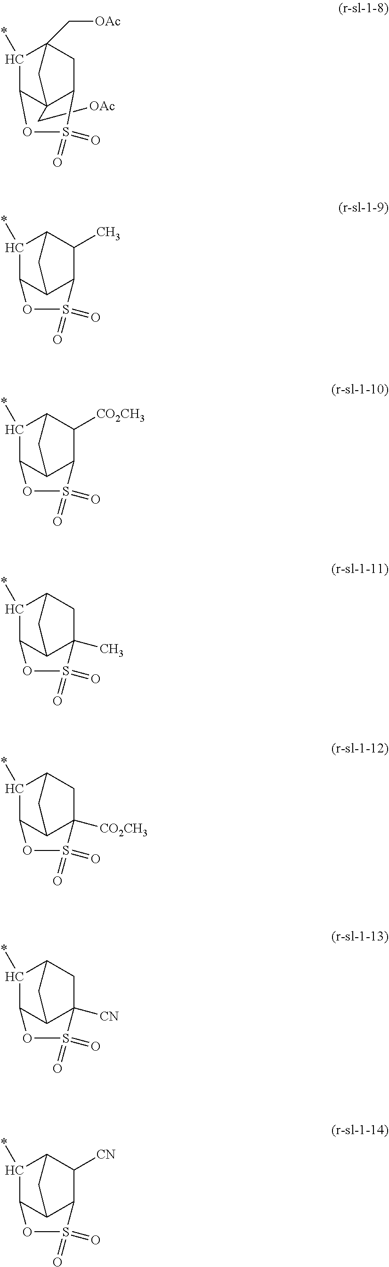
C(C12C3C(*)C(C[OAc])(CC1S(=O)(=O)O3)C2)[OAc].C1(*)C2C3C(C(C)C1C3)S(=O)(=O)O2.C1(*)C2C3C(C([CO2CH3])C1C3)S(=O)(=O)O2.C1(*)C2C3C(C)(CC1C3)S(=O)(=O)O2.C1(*)C2C3C([CO2CH3])(CC1C3)S(=O)(=O)O2.C1(*)C2C3C([CN])(CC1C3)S(=O)(=O)O2.C1(*)C2C3C(C([CN])C1C3)S(=O)(=O)O2
